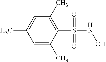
C1=C(C)C(S(NO)(=O)=O)=C(C)C=C1C
